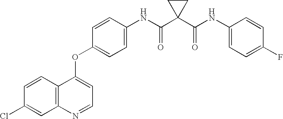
C12=C(C=CC(Cl)=C1)C(OC1=CC=C(NC(C3(C(NC4=CC=C(F)C=C4)=O)CC3)=O)C=C1)=CC=N2
